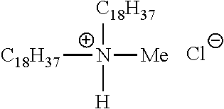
[C18H37][N+]([Me])([C18H37])[H].[Cl-]
